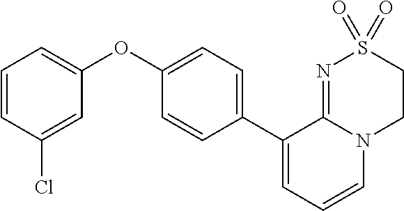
C1(C2=CC=CN3C2=NS(=O)(=O)CC3)=CC=C(OC2=CC=CC(Cl)=C2)C=C1
